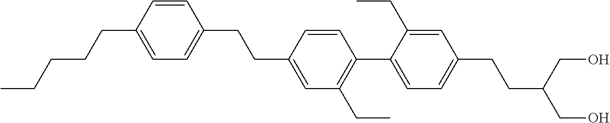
C1=CC(CCC2=CC=C(CCCCC)C=C2)=CC(CC)=C1C1=CC=C(CCC(CO)CO)C=C1CC
